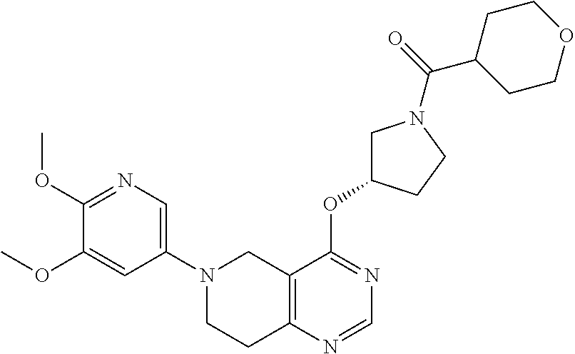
C1(N2CCC3=C(C2)C(OC2CN(C(C4CCOCC4)=O)CC2)=NC=N3)=CN=C(OC)C(OC)=C1
